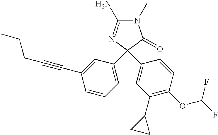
N1(C)C(N)=NC(C2=CC=CC(C#CCCC)=C2)(C2=CC(C3CC3)=C(OC(F)F)C=C2)C1=O
